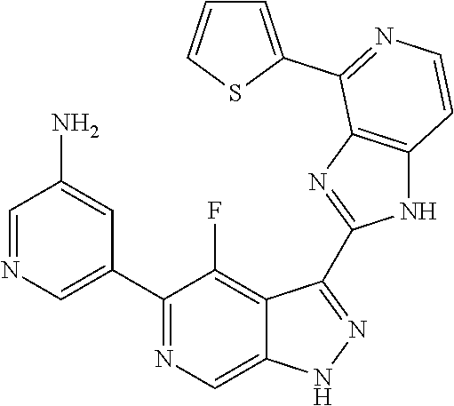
C1=NC=C(C2=NC=C3C(=C2F)C(C2=NC4=C(N2)C=CN=C4C2=CC=CS2)=NN3)C=C1N
